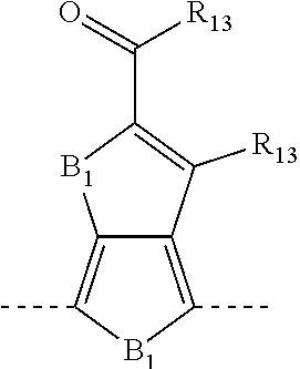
C12=C(C)[B1]C(C)=C1C([R13])=C(C([R13])=O)[B1]2
